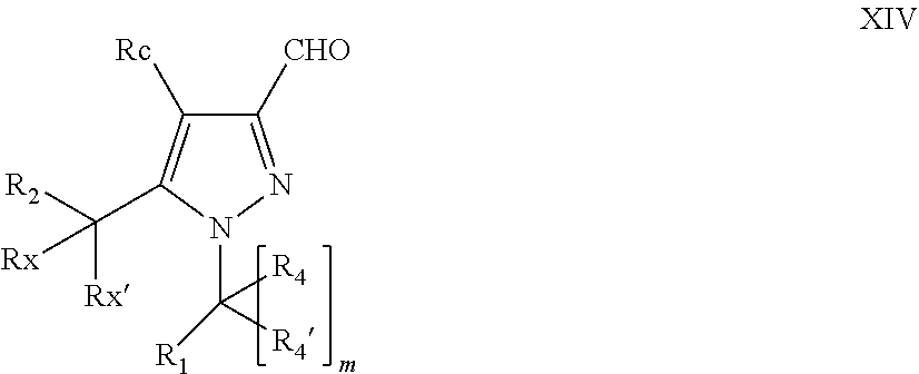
C1([CHO])=NN(C([R4])([R4])[R1])C(C([R2])([Rx])[Rx])=C1[Rc]
